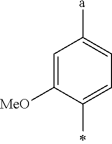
C1=C([MeO])C(C)=CC=C1[a]
